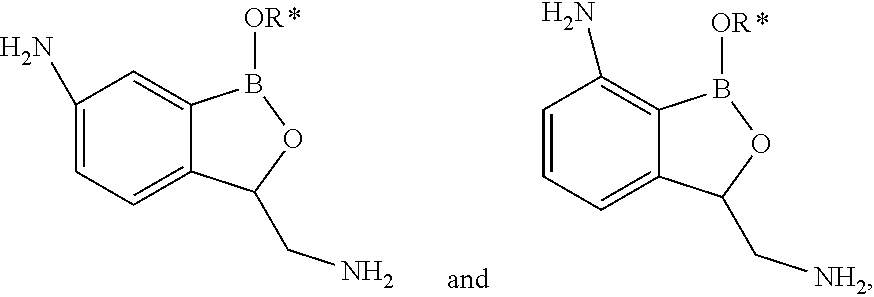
C1(N)=CC=C2C(=C1)B([OR])OC2CN.C1=CC=C2C(=C1N)B([OR])OC2C[NH2]
